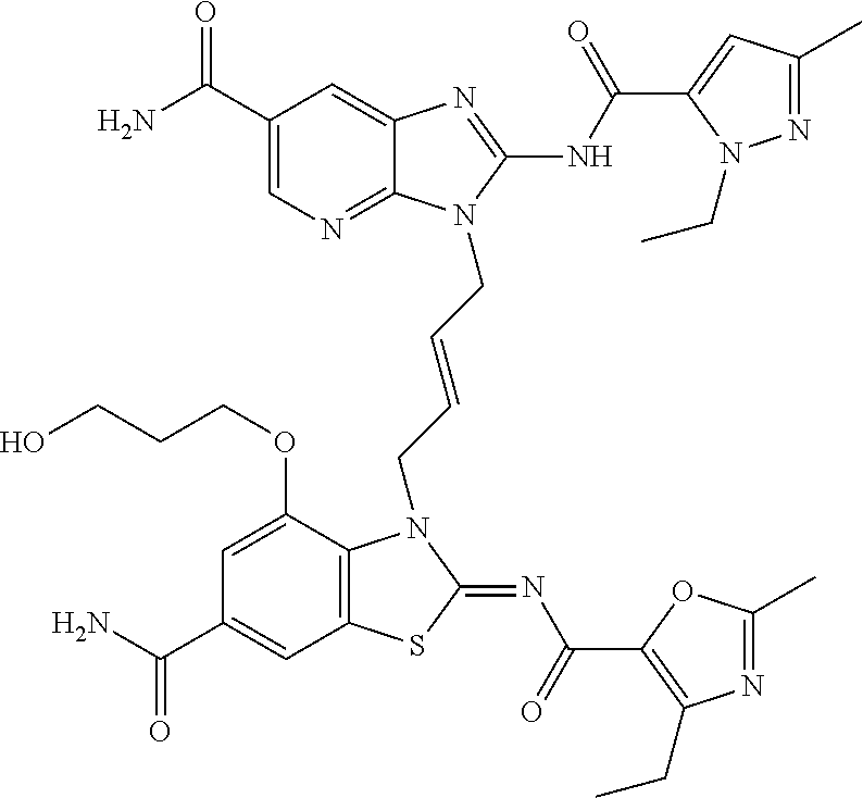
C1(C(N)=O)=CN=C2C(=C1)N=C(NC(=O)C1=CC(C)=NN1CC)N2CC=CCN1C2=C(C=C(C(N)=O)C=C2OCCCO)SC1=NC(=O)C1=C(CC)N=C(C)O1
